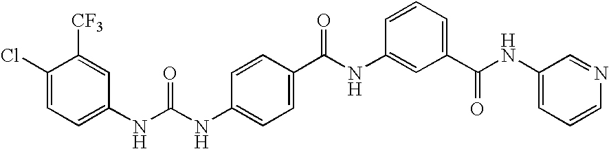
C1(NC(NC2=CC=C(C(NC3=CC(C(NC4=CC=CN=C4)=O)=CC=C3)=O)C=C2)=O)=CC=C(Cl)C([CF3])=C1
